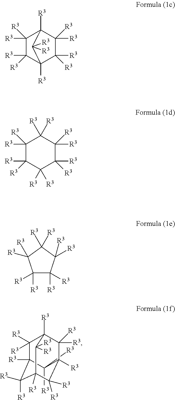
C1([R3])([R3])C([R3])([R3])C2([R3])C([R3])([R3])C([R3])([R3])C1([R3])C2([R3])[R3].C1([R3])([R3])C([R3])([R3])C([R3])([R3])C([R3])([R3])C([R3])([R3])C1([R3])[R3].C1([R3])([R3])C([R3])([R3])C([R3])([R3])C([R3])([R3])C1([R3])[R3].C1([R3])([R3])C2([R3])C([R3])([R3])C3([R3])C([R3])([R3])C1([R3])C([R3])([R3])C([R3])(C2([R3])[R3])C3([R3])[R3]
